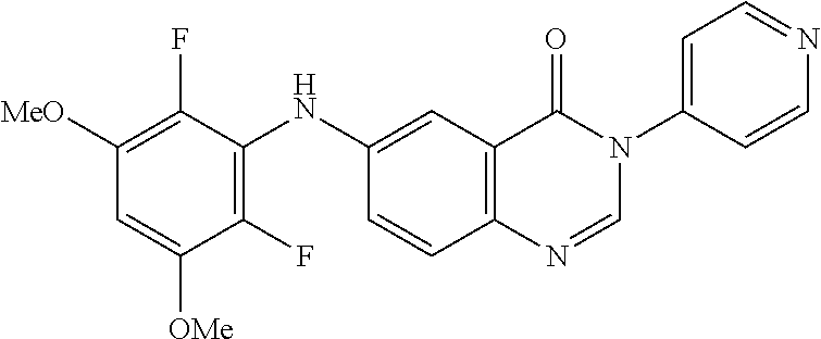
C1(F)=C(NC2=CC3=C(C=C2)N=CN(C2=CC=NC=C2)C3=O)C(F)=C([MeO])C=C1[OMe]
